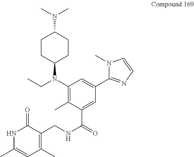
N(C1CCC(N(C2=C(C)C(C(=O)NCC3=C(C)C=C(C)NC3=O)=CC(C3=NC=CN3C)=C2)CC)CC1)(C)C
